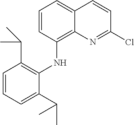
C1=CC(NC2=C(C(C)C)C=CC=C2C(C)C)=C2C(=C1)C=CC(Cl)=N2
